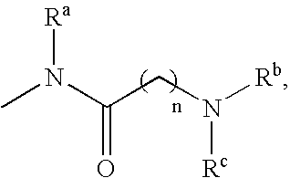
CN(C(CN([Rb])[Rc])=O)[Ra]
